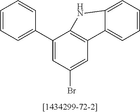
C1(C2=CC(Br)=CC3=C2NC2=CC=CC=C32)=CC=CC=C1
